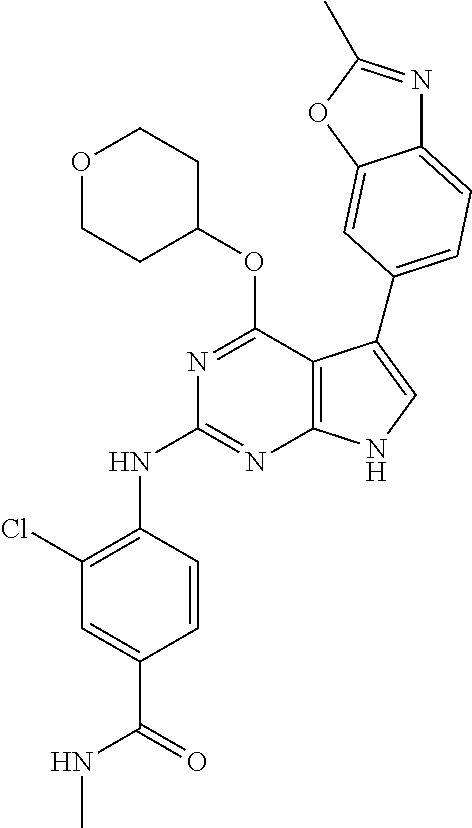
N(C1=NC2=C(C(OC3CCOCC3)=N1)C(C1=CC=C3N=C(C)OC3=C1)=CN2)C1=C(Cl)C=C(C(=O)NC)C=C1
